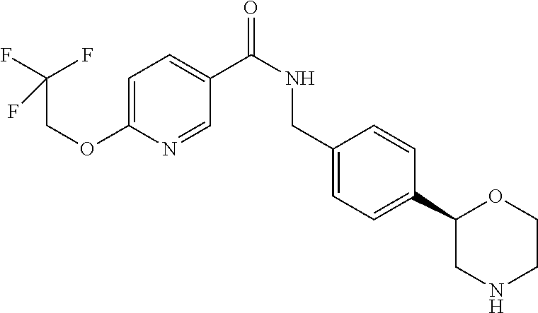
C1=C(OCC(F)(F)F)N=CC(C(NCC2=CC=C(C3CNCCO3)C=C2)=O)=C1
